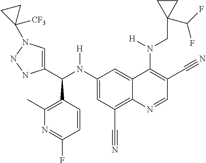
C1(N(C(C2=CN(C3([CF3])CC3)NN2)C2=C(C)N=C(F)C=C2)[H])=CC(C#N)=C2C(=C1)C(N(CC1(C(F)F)CC1)[H])=C(C#N)C=N2
